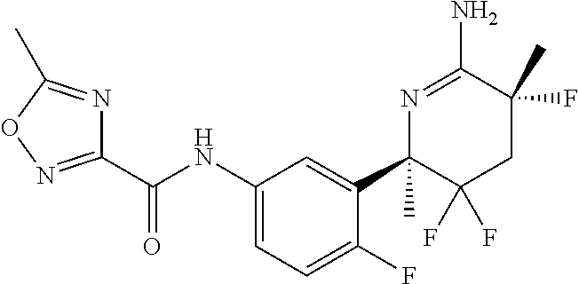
C1(C(NC2=CC=C(F)C(C3(C)C(F)(F)CC(C)(F)C(N)=N3)=C2)=O)=NOC(C)=N1
